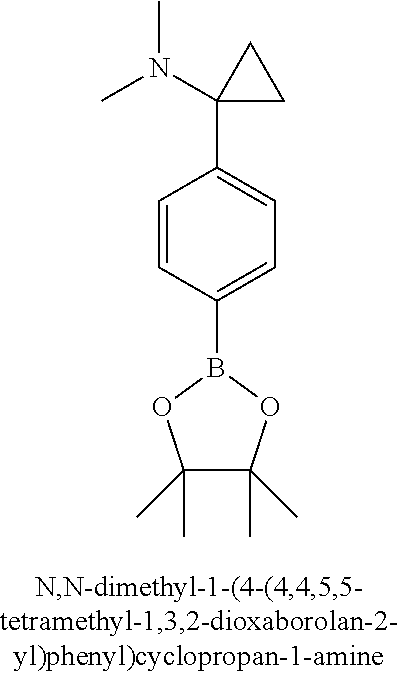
C1(C)(C)C(C)(C)OB(C2=CC=C(C3(N(C)C)CC3)C=C2)O1
